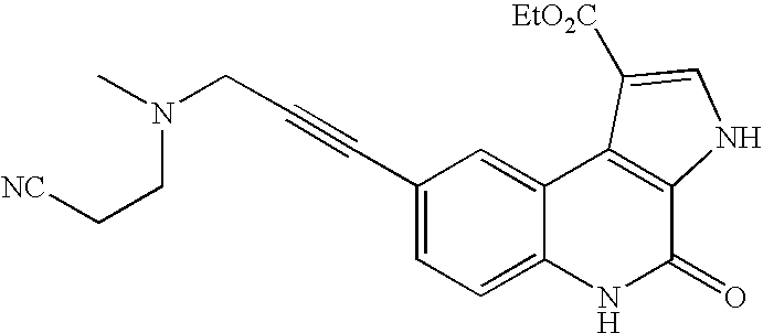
C1(C#CCN(CC[NC])C)=CC=C2C(=C1)C1=C(C(=O)N2)NC=C1[EtO2C]
